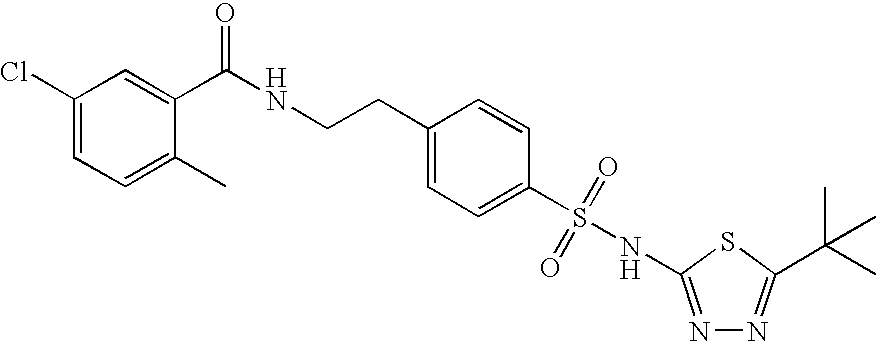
C1(Cl)=CC=C(C)C(C(NCCC2=CC=C(S(NC3=NN=C(C(C)(C)C)S3)(=O)=O)C=C2)=O)=C1
